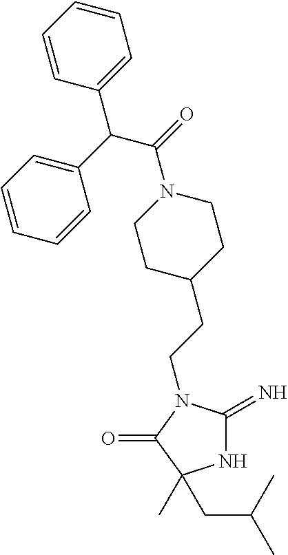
N1C(=N)N(CCC2CCN(C(C(C3=CC=CC=C3)C3=CC=CC=C3)=O)CC2)C(=O)C1(CC(C)C)C
